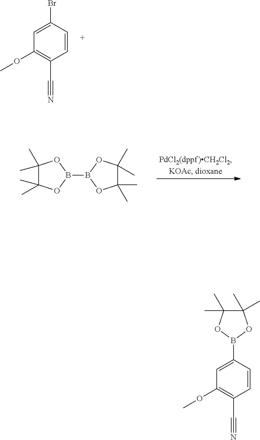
C1=C(Br)C=CC(C#N)=C1OC.C1(C)(C)C(C)(C)OB(B2OC(C)(C)C(C)(C)O2)O1.C1=C(B2OC(C)(C)C(C)(C)O2)C=CC(C#N)=C1OC
